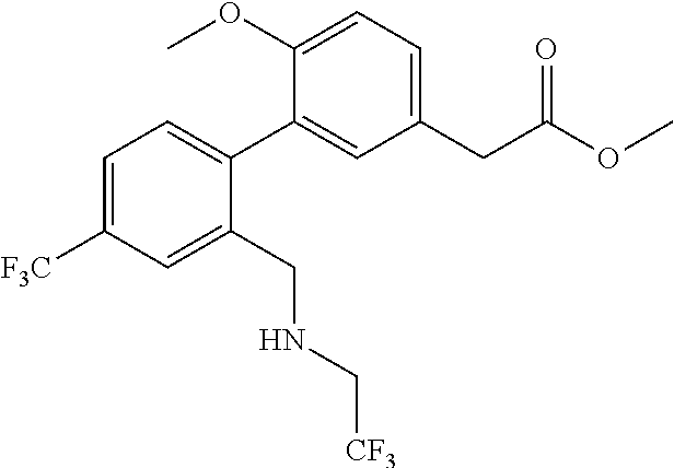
C1=C([F3C])C=C(CNC[CF3])C(C2=CC(CC(OC)=O)=CC=C2OC)=C1
